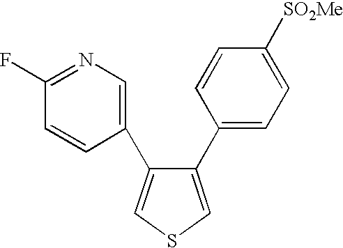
C1=C(C2=CN=C(F)C=C2)C(C2=CC=C([SO2Me])C=C2)=CS1
